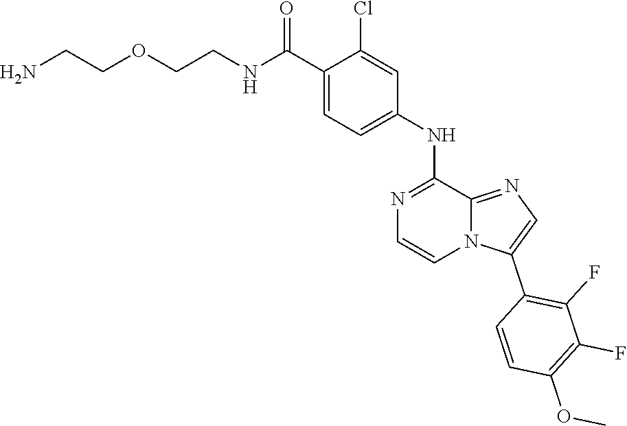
C1(NC2=CC=C(C(NCCOCCN)=O)C(Cl)=C2)=NC=CN2C1=NC=C2C1=C(F)C(F)=C(OC)C=C1
